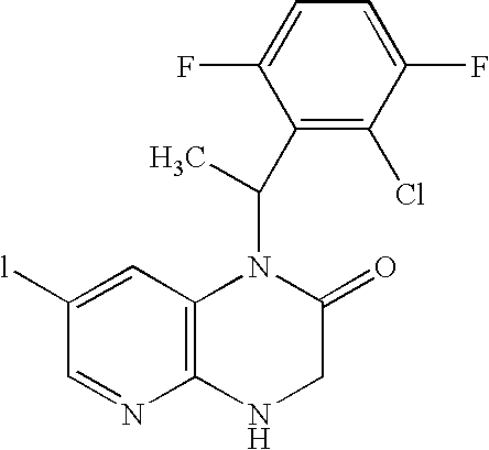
C1(C(N2C3=C(N=CC([l])=C3)NCC2=O)C)=C(Cl)C(F)=CC=C1F
